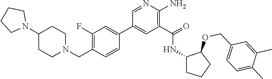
C1=NC(N)=C(C(=O)NC2C(OCC3=CC=C(C)C(C)=C3)CCC2)C=C1C1=CC(F)=C(CN2CCC(N3CCCC3)CC2)C=C1
